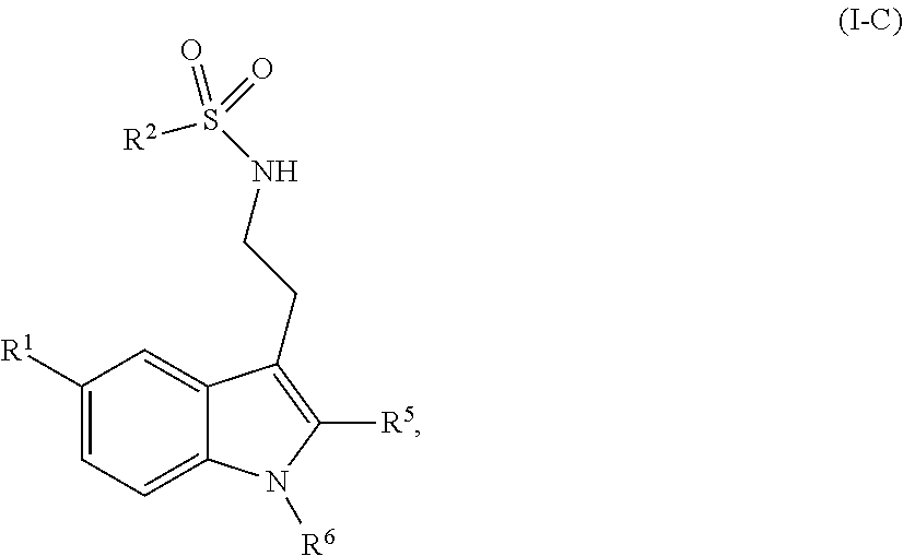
C1([R1])=CC=C2C(=C1)C(CCNS(=O)([R2])=O)=C([R5])N2[R6]
